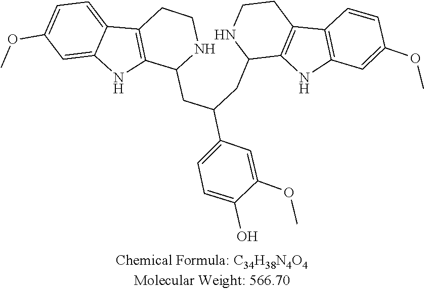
O(C)C1=CC=C2C3=C(C(CC(CC4C5=C(C6=C(N5)C=C(OC)C=C6)CCN4)C4=CC=C(O)C(OC)=C4)NCC3)NC2=C1
